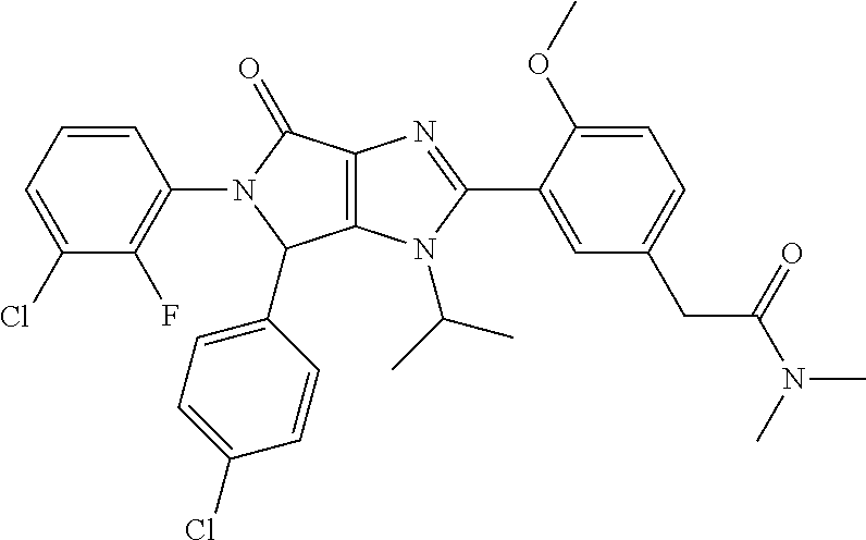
C12=C(N(C(C)C)C(C3=CC(CC(N(C)C)=O)=CC=C3OC)=N1)C(C1=CC=C(Cl)C=C1)N(C1=C(F)C(Cl)=CC=C1)C2=O
